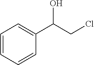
C1=CC=CC(C(CCl)O)=C1
